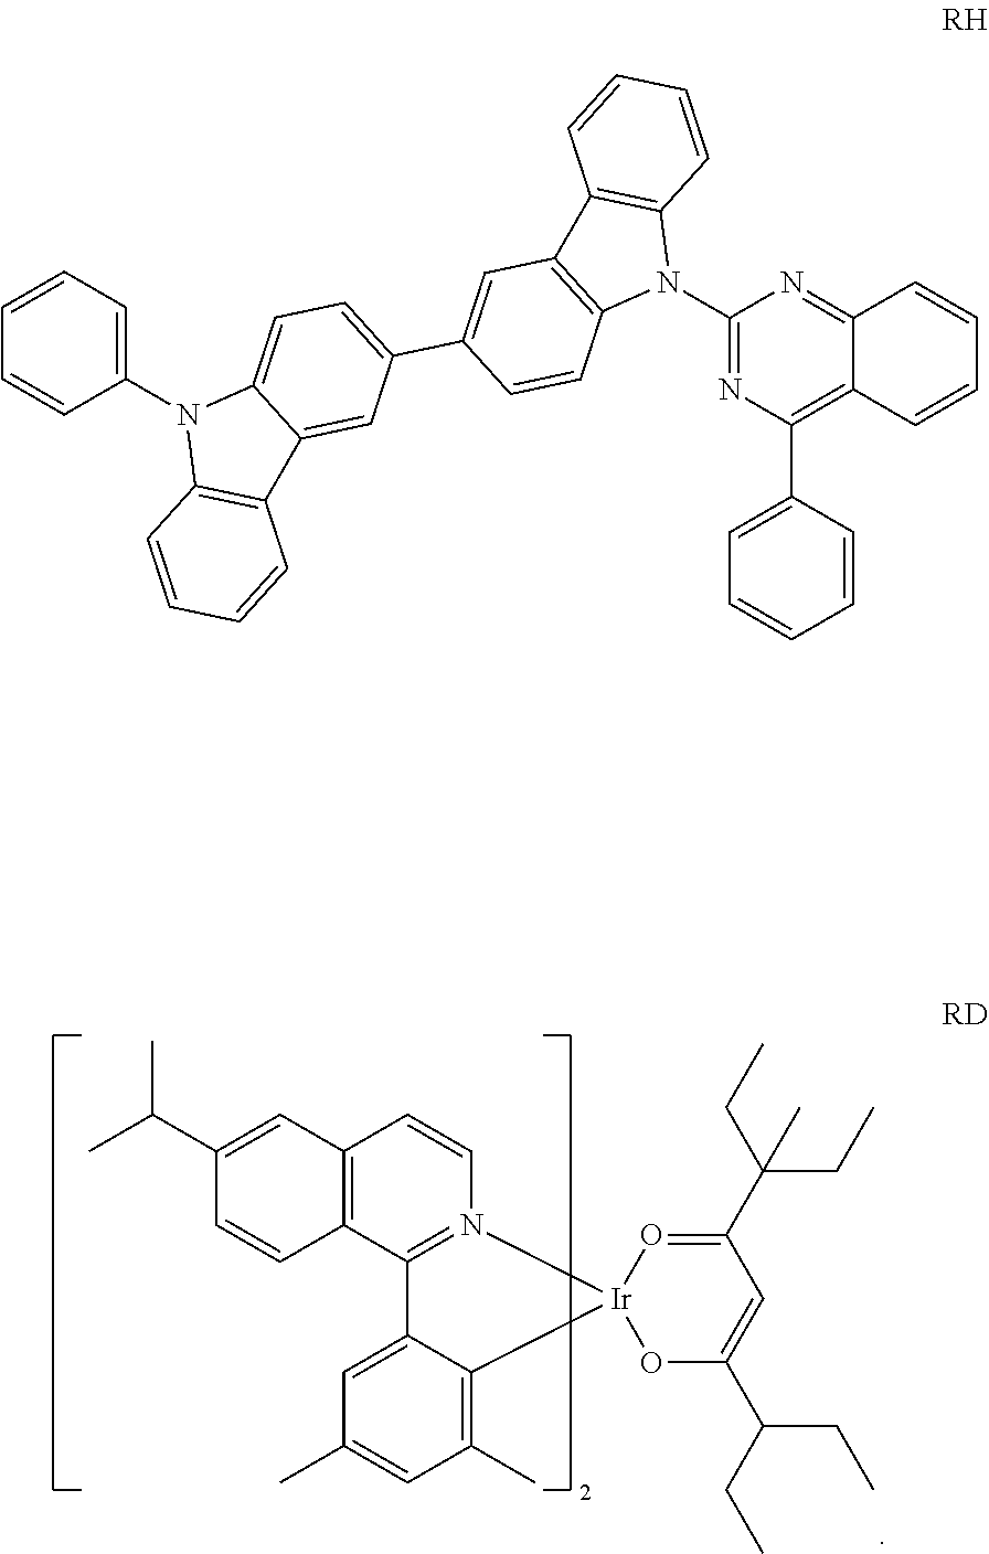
C12=C(C3=N(C=C1)[Ir]1(C4=C(C)C=C(C)C=C34)OC(C(CC)CC)=CC(C(CC)(CC)C)=O1)C=CC(C(C)C)=C2.C1=CC=C(N2C3=C(C4=CC(C5=CC6=C(N(C7=NC(C8=CC=CC=C8)=C8C(=N7)C=CC=C8)C7=C6C=CC=C7)C=C5)=CC=C24)C=CC=C3)C=C1
